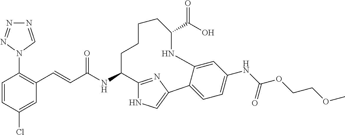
C1=CC(Cl)=CC(C=CC(NC2CCCCC(C(O)=O)NC3=CC(NC(OCCOC)=O)=CC=C3C3=CNC2=N3)=O)=C1N1C=NN=N1
